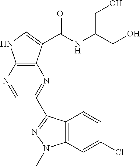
C12=C(N=CC(C3=NN(C)C4=C3C=CC(Cl)=C4)=N1)NC=C2C(NC(CO)CO)=O
